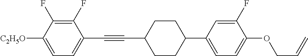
C1(F)=C(F)C([C2H5O])=CC=C1C#CC1CCC(C2=CC=C(OCC=C)C(F)=C2)CC1
